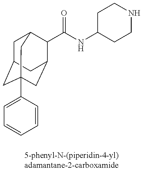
C1C2CC3(C4=CC=CC=C4)CC(C(C(NC4CCNCC4)=O)C1C3)C2
